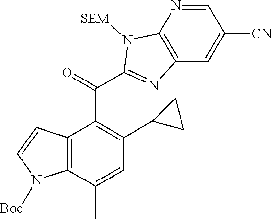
C12=C(C(C)=CC(C3CC3)=C1C(=O)C1=NC3=C(N=CC([CN])=C3)N1[SEM])N([Boc])C=C2
